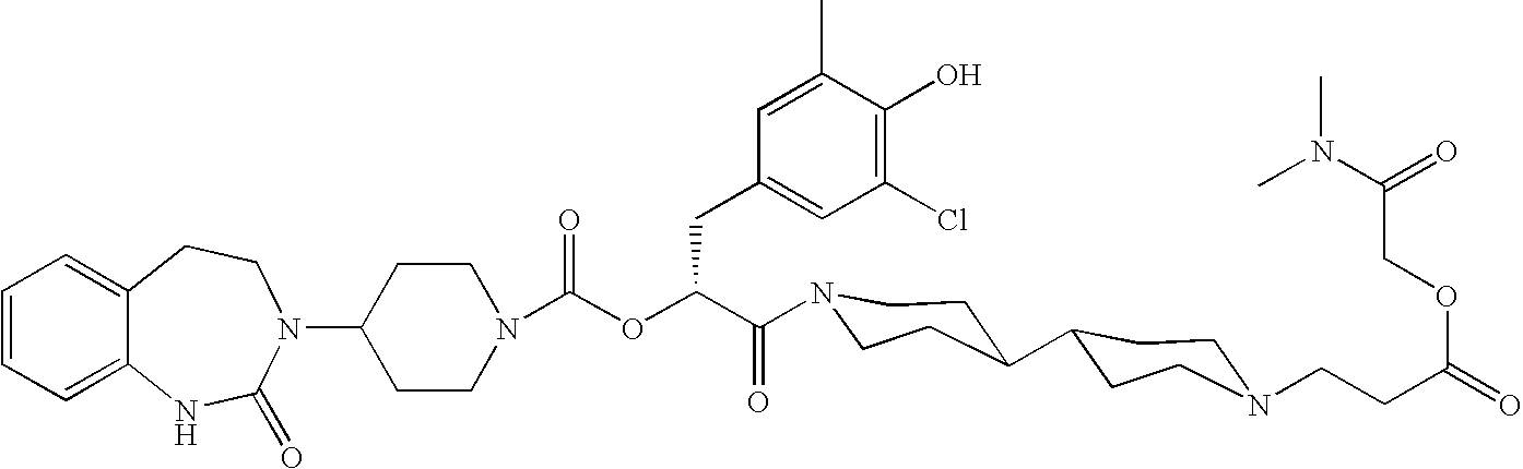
C12=CC=CC=C1NC(=O)N(C1CCN(C(OC(C(=O)N3CCC(C4CCN(CCC(=O)OCC(N(C)C)=O)CC4)CC3)CC3=CC(Cl)=C(O)C(C)=C3)=O)CC1)CC2
